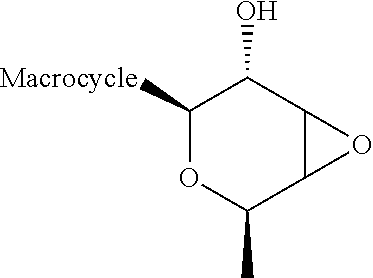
C1(O)C([Macrocycle])OC(C)C2C1O2
